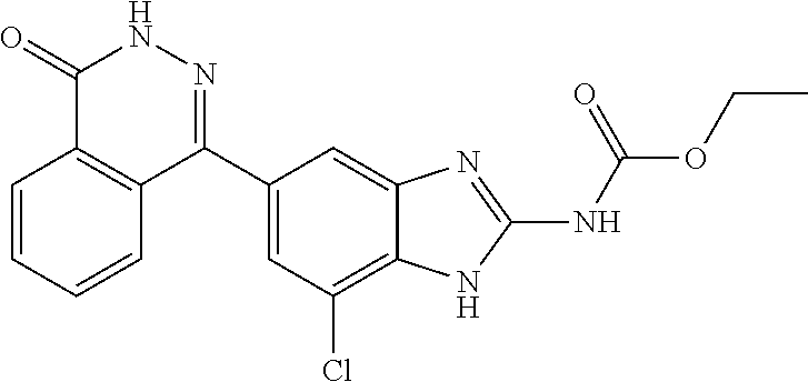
O(C(=O)NC1=NC2=CC(C3=NNC(=O)C4=C3C=CC=C4)=CC(Cl)=C2N1)CC
